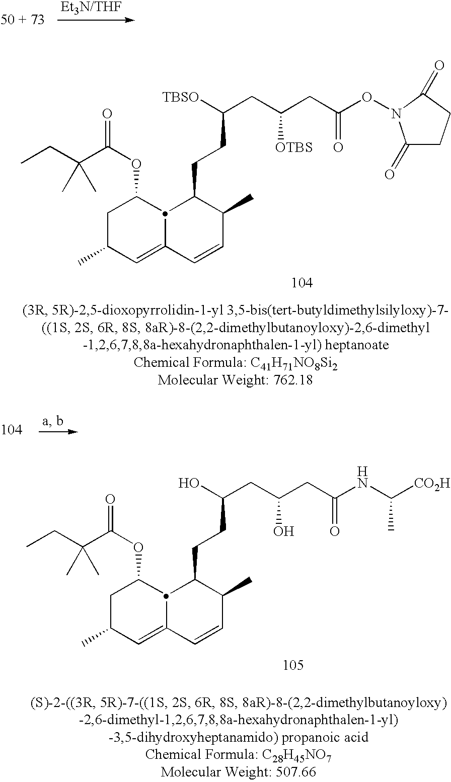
CCC(C(OC1CC(C)C=C2C1C(CCC([TBSO])CC(CC(ON1C(=O)CCC1=O)=O)[OTBS])C(C)C=C2)=O)(C)C.CCC(C(OC1CC(C)C=C2C1C(CCC(O)CC(CC(NC([CO2H])C)=O)O)C(C)C=C2)=O)(C)C
